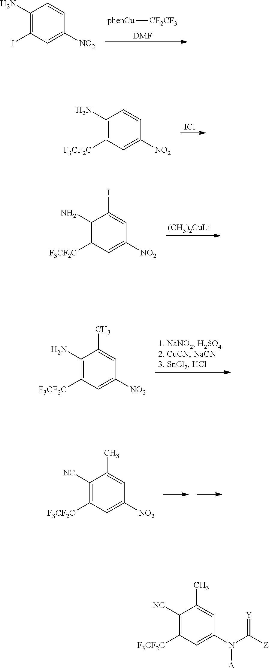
[phenCu][CF2CF3].[DMF].C1(N)=C(I)C=C([NO2])C=C1.C1(N)=C([F3CF2C])C=C([NO2])C=C1.[ICl].C1(N)=C([F3CF2C])C=C([NO2])C=C1I.[(CH3)2CuLi].C1(N)=C([F3CF2C])C=C([NO2])C=C1C.C1([NC])=C([F3CF2C])C=C([NO2])C=C1C.C1([NC])=C([F3CF2C])C=C(N(C([Z])=[Y])[A])C=C1C
